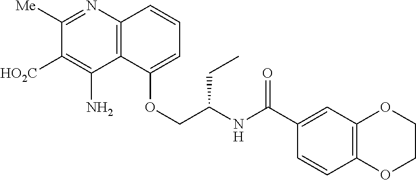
C12=C(N=C([Me])C([HO2C])=C1N)C=CC=C2OCC(NC(C1=CC2=C(C=C1)OCCO2)=O)CC
